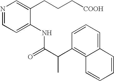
C1=CC=C2C(=C1C(C(=O)NC1=CC=NC=C1CCC[COOH])C)C=CC=C2
